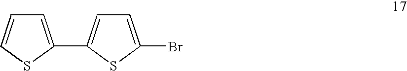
C1=C(C2=CC=C(Br)S2)SC=C1
